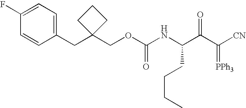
N(C(C(C([CN])=[PPh3])=O)CCCC)C(OCC1(CC2=CC=C(F)C=C2)CCC1)=O
